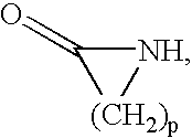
C1(=O)[(CH2)p][NH]1
